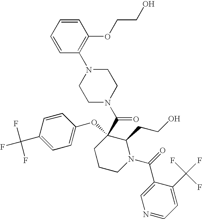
C1(C(F)(F)F)=CC=C(OC2(C(N3CCN(C4=C(OCCO)C=CC=C4)CC3)=O)CCCN(C(=O)C3=CN=CC=C3C(F)(F)F)C2CCO)C=C1
